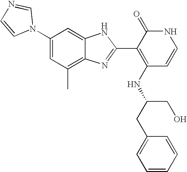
C1(C)=C2C(=CC(N3C=NC=C3)=C1)NC(C1=C(NC(CO)CC3=CC=CC=C3)C=CNC1=O)=N2
